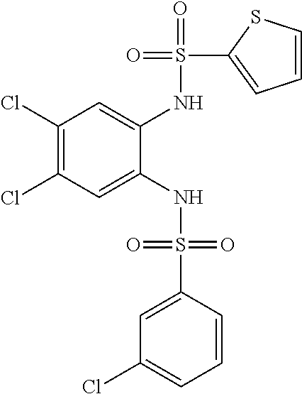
C1(Cl)=C(Cl)C=C(NS(=O)(=O)C2=CC(Cl)=CC=C2)C(NS(=O)(C2=CC=CS2)=O)=C1
